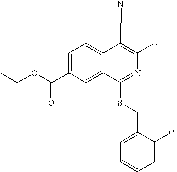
C1=C(C(OCC)=O)C=C2C(=C1)C(C=N)=C(O)N=C2SCC1=CC=CC=C1Cl
